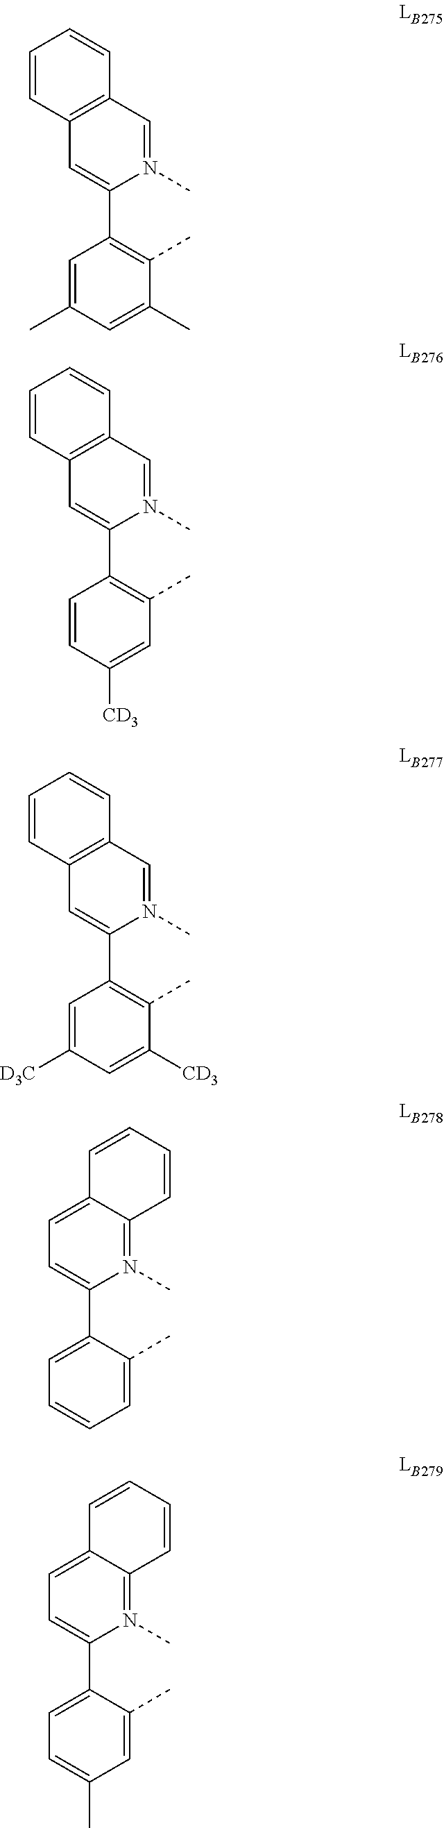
C12=C(C=N(C)C(C3=C(C)C(C)=CC(C)=C3)=C1)C=CC=C2.C12=C(C=N(C)C(C3=C(C)C=C([CD3])C=C3)=C1)C=CC=C2.C12=C(C=N(C)C(C3=C(C)C([CD3])=CC([D3C])=C3)=C1)C=CC=C2.C1=C2C(=N(C)C(C3=CC=CC=C3C)=C1)C=CC=C2.C1=C2C(=N(C)C(C3=CC=C(C)C=C3C)=C1)C=CC=C2
